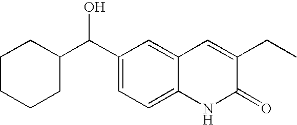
C1(C(C2=CC=C3C(=C2)C=C(CC)C(=O)N3)O)CCCCC1
